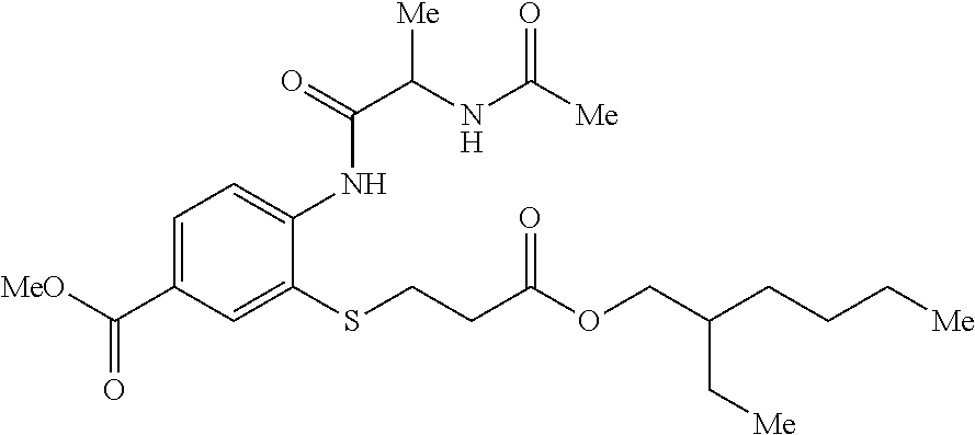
C1=C(C([MeO])=O)C=C(SCCC(=O)OCC(C[Me])CCC[Me])C(NC(=O)C([Me])NC(=O)[Me])=C1
